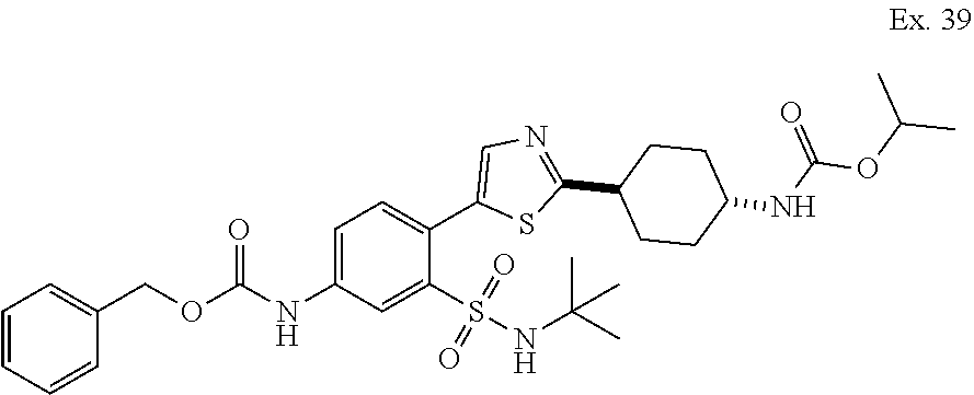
C1=CC=CC(COC(NC2=CC=C(C3=CN=C(C4CCC(NC(OC(C)C)=O)CC4)S3)C(S(NC(C)(C)C)(=O)=O)=C2)=O)=C1
